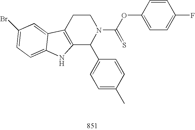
C12=C(CCN(C(OC3=CC=C(F)C=C3)=S)C1C1=CC=C(C)C=C1)C1=CC(Br)=CC=C1N2
